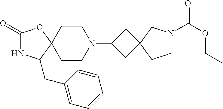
C1(=O)NC(CC2=CC=CC=C2)C2(O1)CCN(C1CC3(C1)CN(C(OCC)=O)CC3)CC2
